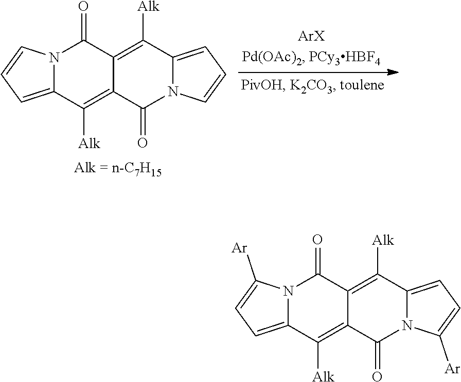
N12C(=CC=C1)C([Alk])=C1C(=C([Alk])C3=CC=CN3C1=O)C2=O.N12C(=CC=C1[Ar])C([Alk])=C1C(=C([Alk])C3=CC=C([Ar])N3C1=O)C2=O
